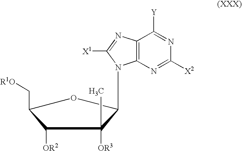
C(C1OC(N2C3=C(C([Y])=NC([X2])=N3)N=C2[X1])C([OR3])(C)C1[OR2])[R1O]
